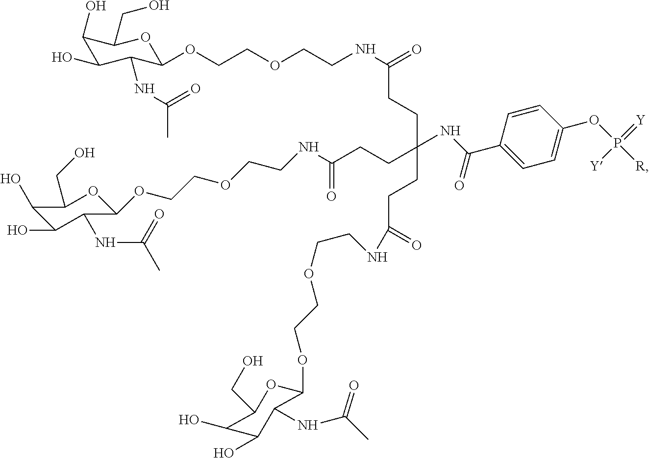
C1=CC(OP([R])(=[Y])[Y])=CC=C1C(=O)NC(CCC(=O)NCCOCCOC1C(NC(C)=O)C(O)C(O)C(CO)O1)(CCC(=O)NCCOCCOC1OC(CO)C(O)C(O)C1NC(C)=O)CCC(=O)NCCOCCOC1C(NC(=O)C)C(O)C(O)C(CO)O1
